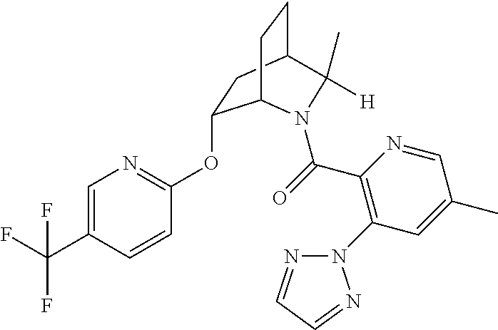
O(C1=NC=C(C(F)(F)F)C=C1)C1CC2CCC1N(C(=O)C1=C(N3N=CC=N3)C=C(C)C=N1)C2(C)[H]
